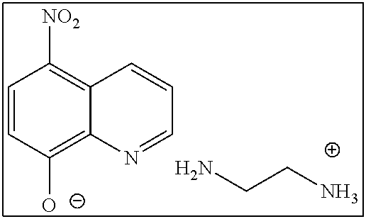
C1=CC([O-])=C2C(=C1[NO2])C=CC=N2.NCCN
